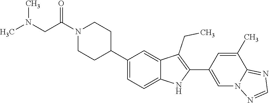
N1(C(CN(C)C)=O)CCC(C2=CC=C3C(=C2)C(CC)=C(C2=CN4C(=NC=N4)C(C)=C2)N3)CC1
